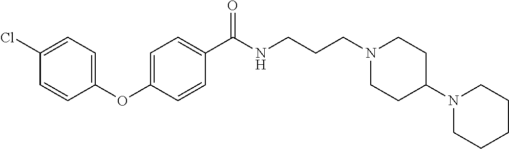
C1(OC2=CC=C(Cl)C=C2)=CC=C(C(NCCCN2CCC(N3CCCCC3)CC2)=O)C=C1
